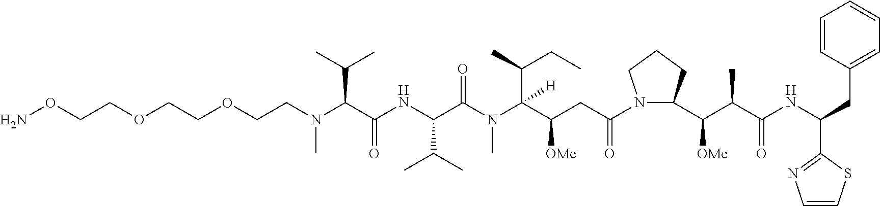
C(C(C(N(C(C(NC(C(N(CCOCCOCCON)C)C(C)C)=O)C(C)C)=O)C)(C(CC)C)[H])[OMe])C(N1C(C(C(C(NC(C2=NC=CS2)CC2=CC=CC=C2)=O)C)[OMe])CCC1)=O
